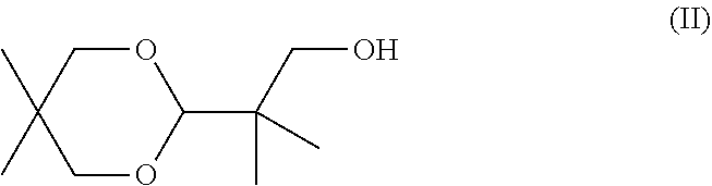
C1OC(C(CO)(C)C)OCC1(C)C
